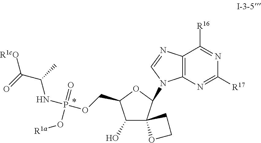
C1(O)C(COP(NC(C(=O)[R1cO])C)(=O)O[R1a])OC(N2C3=C(C([R16])=NC([R17])=N3)N=C2)C12CCO2
